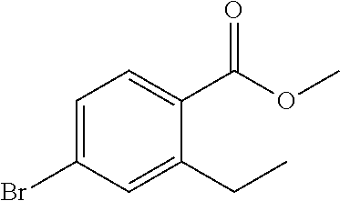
C1=C(Br)C=C(CC)C(C(OC)=O)=C1
